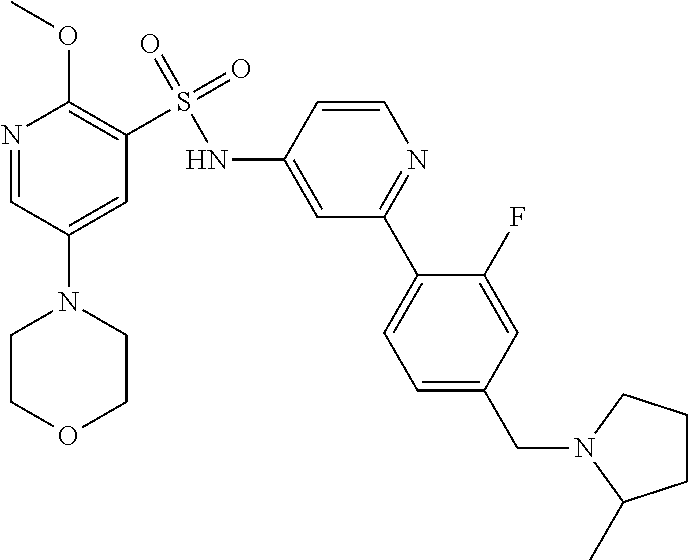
N1=CC(N2CCOCC2)=CC(S(NC2=CC(C3=CC=C(CN4CCCC4C)C=C3F)=NC=C2)(=O)=O)=C1OC
